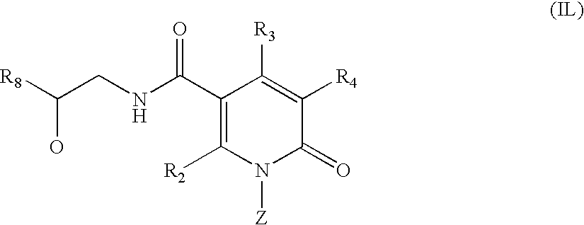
C1(C(NCC([R8])O)=O)=C([R2])N([Z])C(=O)C([R4])=C1[R3]
